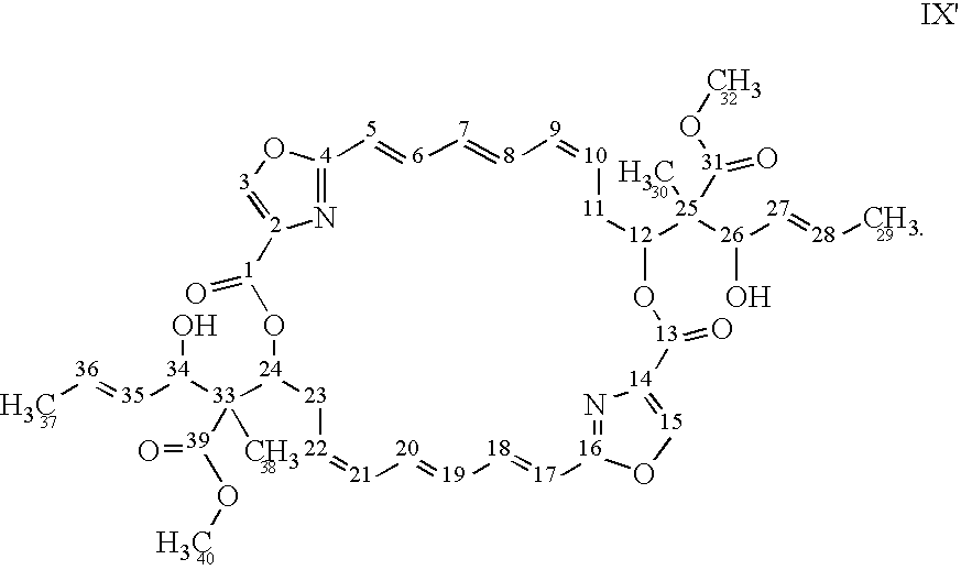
N1=[4]2O[3]=[2]1[1](=O)O[24]([33]([34](O)[35]=[36]C)([39](OC)=O)C)[23][22]=[21][20]=[19][18]=[17][16]1=N[14](=[15]O1)[13](=O)O[12]([25]([26]([27]=[28]C)O)([31](OC)=O)C)[11][10]=[9][8]=[7][6]=[5]2
